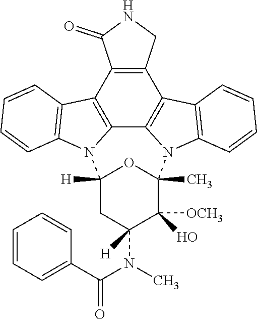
C12=C3C4=C(C5=C1C(=O)NC5)C1=C(N4C4(C)C([OCH3])(O)C([H])(N(C(=O)C5=CC=CC=C5)C)CC([H])(N3C3=C2C=CC=C3)O4)C=CC=C1
